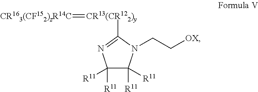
C1([R11])([R11])C([R11])([R11])N(CC[OX])C([CR13(CR122)y]=[CR163(CF152)zR14C])=N1
